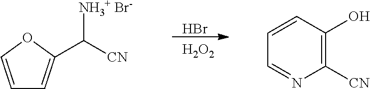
Br.[  H2O2].C1=CC=C(C([CN])[NH3+ Br-])O1.C1([CN])=C(O)C=CC=N1
